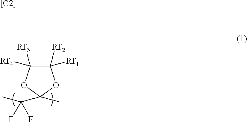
C1([Rf2])([Rf1])C([Rf3])([Rf4])OC(C)(C(C)(F)F)O1.[[C2]]
